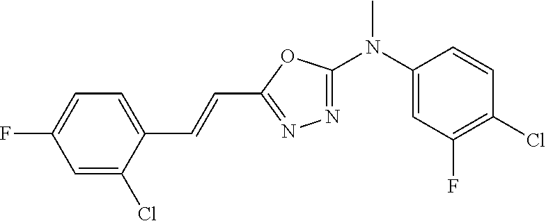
C1(N(C2=NN=C(C=CC3=CC=C(F)C=C3Cl)O2)C)=CC(F)=C(Cl)C=C1
